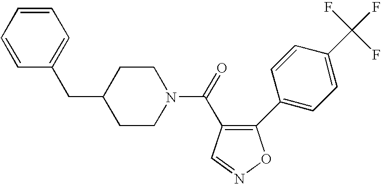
C1CN(C(=O)C2=C(C3=CC=C(C(F)(F)F)C=C3)ON=C2)CCC1CC1=CC=CC=C1
